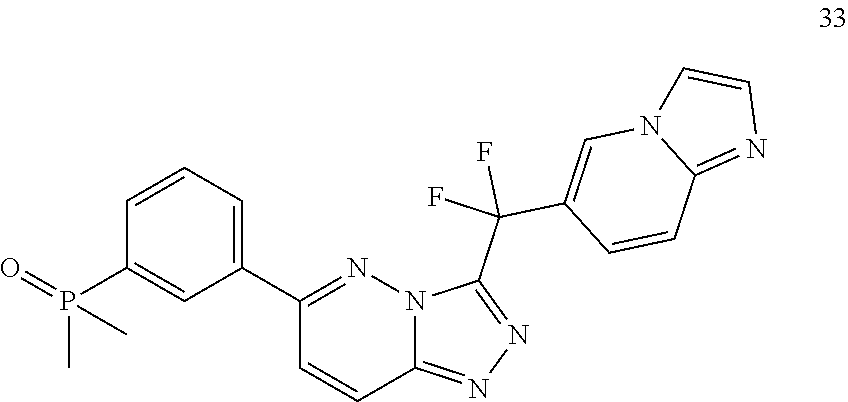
N1=C2N(N=C(C3=CC=CC(P(C)(C)=O)=C3)C=C2)C(C(C2=CN3C(=NC=C3)C=C2)(F)F)=N1
